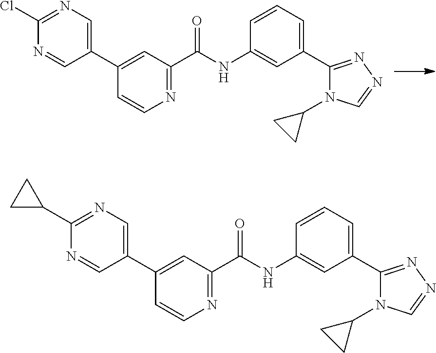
N1=C(C(NC2=CC(C3=NN=CN3C3CC3)=CC=C2)=O)C=C(C2=CN=C(Cl)N=C2)C=C1.N1=C(C(NC2=CC(C3=NN=CN3C3CC3)=CC=C2)=O)C=C(C2=CN=C(C3CC3)N=C2)C=C1
